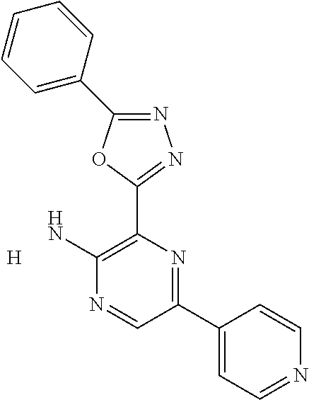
N1=C(C2=CC=CC=C2)OC(C2=C(N)N=CC(C3=CC=NC=C3)=N2)=N1.[H]
